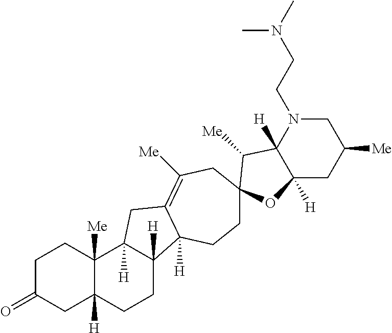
C1C(=O)CC2([H])C([Me])(C1)C1([H])C([H])(CC2)C2([H])C(=C([Me])CC3(CC2)C([Me])C2([H])C([H])(CC([Me])CN2CCN(C)C)O3)C1
